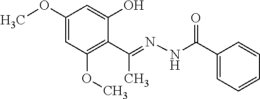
C1(OC)=CC(OC)=C(C(=NNC(C2=CC=CC=C2)=O)C)C(O)=C1
